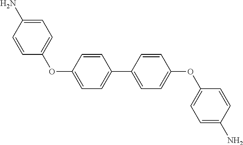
C1(OC2=CC=C(N)C=C2)=CC=C(C2=CC=C(OC3=CC=C(N)C=C3)C=C2)C=C1
